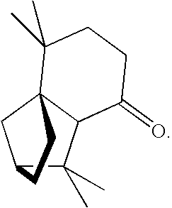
C12C(C)(C)C3C(C1)(C(C)(C)CCC3=O)CC2
